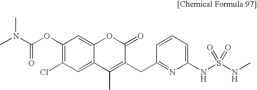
C1(OC(N(C)C)=O)=C(Cl)C=C2C(=C1)OC(=O)C(CC1=NC(NS(NC)(=O)=O)=CC=C1)=C2C
